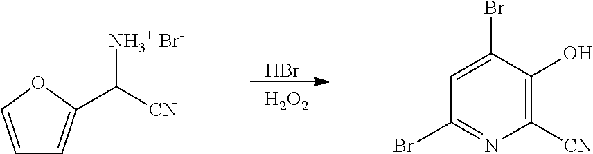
Br.[  H2O2].C1=CC=C(C([CN])[NH3+ Br-])O1.C1([CN])=C(O)C(Br)=CC(Br)=N1
